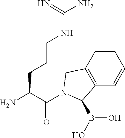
C(C(N)CCCNC(N)=N)(=O)N1CC2=C(C=CC=C2)C1B(O)O
